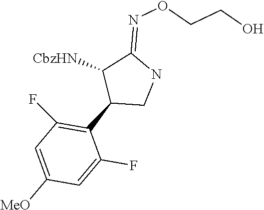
C1(C2CNC(=NOCCO)C2[CbzHN])=C(F)C=C([MeO])C=C1F
